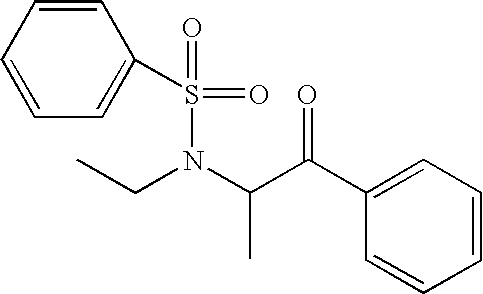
C1=CC=CC(S(=O)(N(C(C(C2=CC=CC=C2)=O)C)CC)=O)=C1
